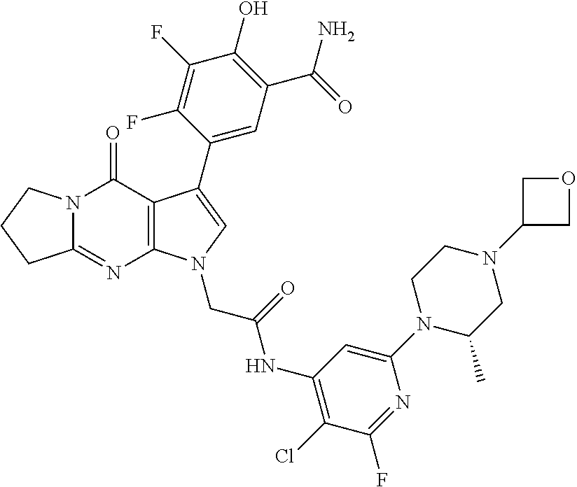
C12=NC3=C(C(=O)N1CCC2)C(C1=CC(C(N)=O)=C(O)C(F)=C1F)=CN3CC(NC1=C(Cl)C(F)=NC(N2C(C)CN(C3COC3)CC2)=C1)=O
